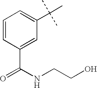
C1(C(=O)NCCO)=CC(C(C)(C)C)=CC=C1
